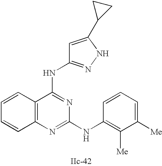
C12=C(N=C(NC3=C([Me])C([Me])=CC=C3)N=C1NC1=NNC(C3CC3)=C1)C=CC=C2
